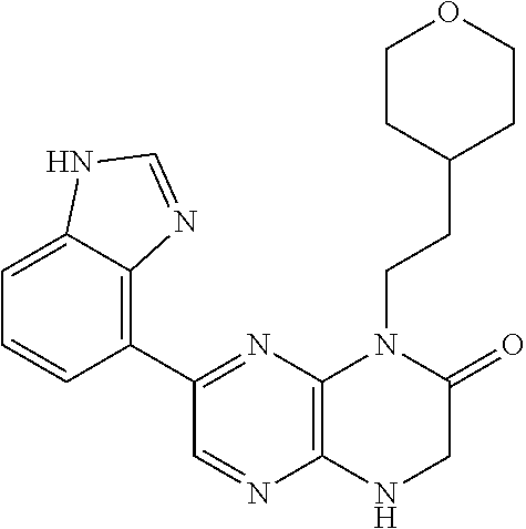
C12=C(N=C(C3=C4C(=CC=C3)NC=N4)C=N1)N(CCC1CCOCC1)C(=O)CN2
